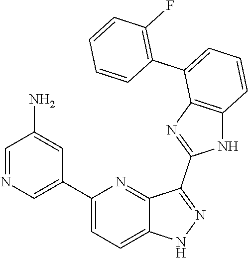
C1(C2=CN=CC(N)=C2)=CC=C2C(=N1)C(C1=NC3=C(N1)C=CC=C3C1=C(F)C=CC=C1)=NN2
